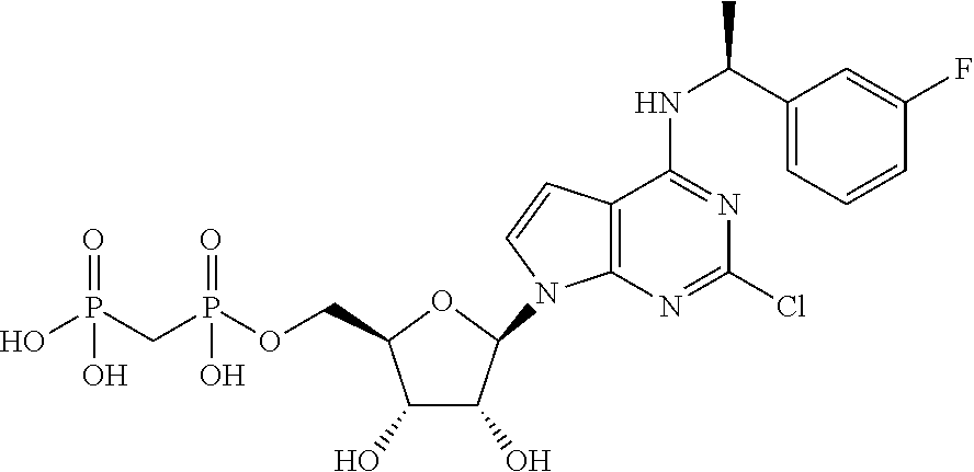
C1(O)C(O)C(N2C3=C(C(NC(C)C4=CC=CC(F)=C4)=NC(Cl)=N3)C=C2)OC1COP(CP(O)(=O)O)(=O)O
